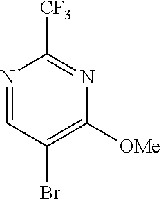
N1=CC(Br)=C([OMe])N=C1[CF3]
